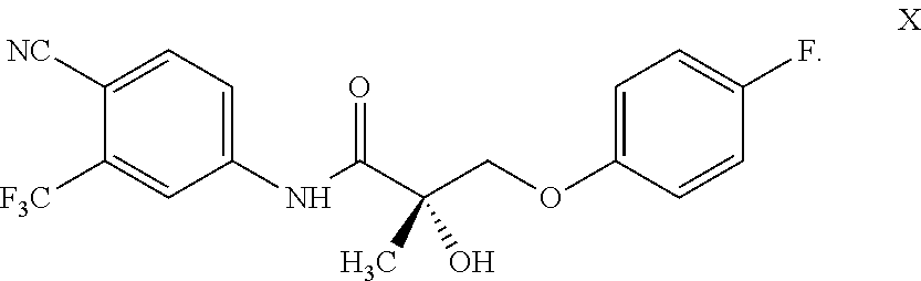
C1(NC(C(COC2=CC=C(F)C=C2)(C)O)=O)=CC=C([NC])C([F3C])=C1
